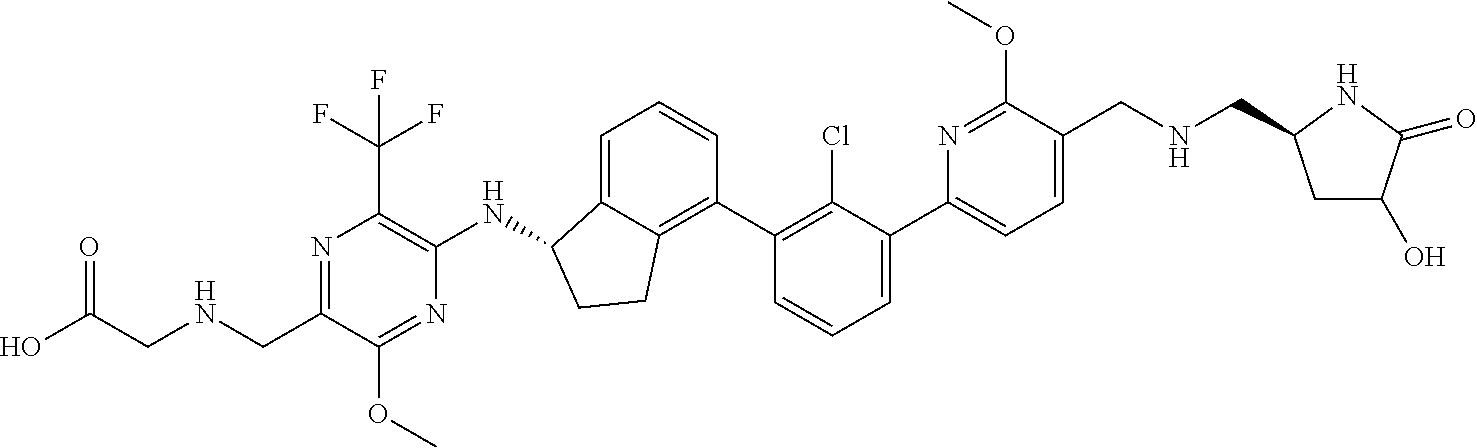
C(C1=NC(C(F)(F)F)=C(NC2C3=CC=CC(C4=C(Cl)C(C5=CC=C(CNCC6CC(O)C(=O)N6)C(OC)=N5)=CC=C4)=C3CC2)N=C1OC)NCC(O)=O
